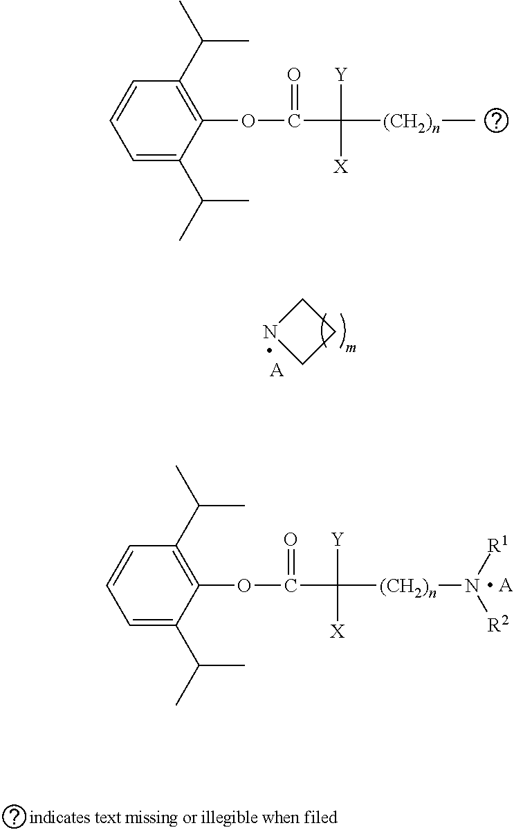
C1NCC1.[A].C1(C(C)C)=C(OC(C([Y])([X])[(CH2)n]N([R2])[R1])=O)C(C(C)C)=CC=C1.[ A].C1(C(C)C)=C(OC(C([Y])([X])[(CH2)n]C)=O)C(C(C)C)=CC=C1
